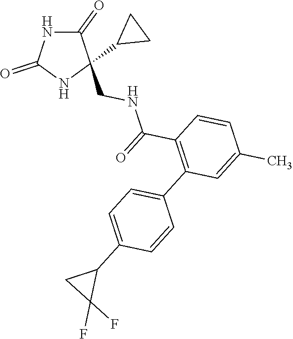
C1(=O)NC(=O)NC1(CNC(C1=C(C2=CC=C(C3CC3(F)F)C=C2)C=C(C)C=C1)=O)C1CC1
